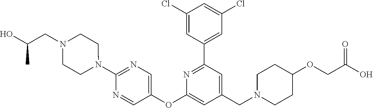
C1(Cl)=CC(C2=NC(OC3=CN=C(N4CCN(CC(O)C)CC4)N=C3)=CC(CN3CCC(OCC(O)=O)CC3)=C2)=CC(Cl)=C1
